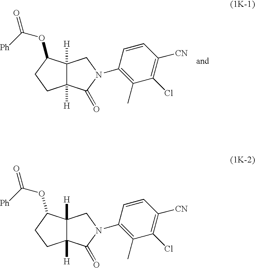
C12([H])C([H])(C(OC(=O)[Ph])CC1)CN(C1=C(C)C(Cl)=C([CN])C=C1)C2=O.C12([H])C([H])(C(OC(=O)[Ph])CC1)CN(C1=C(C)C(Cl)=C([CN])C=C1)C2=O
